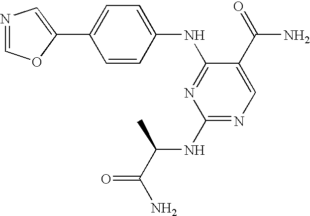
C1=C(C2=CN=CO2)C=CC(NC2=NC(NC(C(N)=O)C)=NC=C2C(=O)N)=C1
